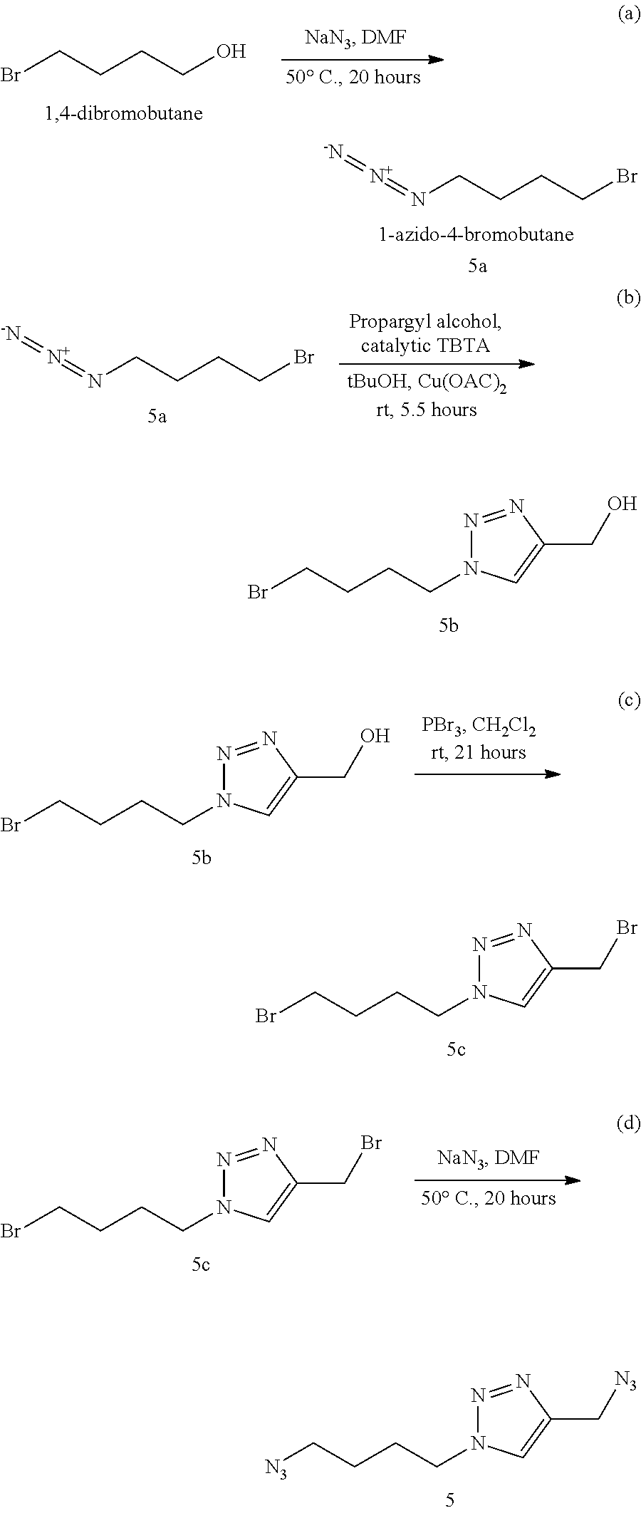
BrCCCCO.N(CCCCBr)=[N+]=[-N].N(CCCCBr)=[N+]=[-N].N1=NC(CO)=CN1CCCCBr.N1=NC(CO)=CN1CCCCBr.N1=NC(CBr)=CN1CCCCBr.N1=NC(CBr)=CN1CCCCBr.N1=NC(C[N3])=CN1CCCC[N3]
